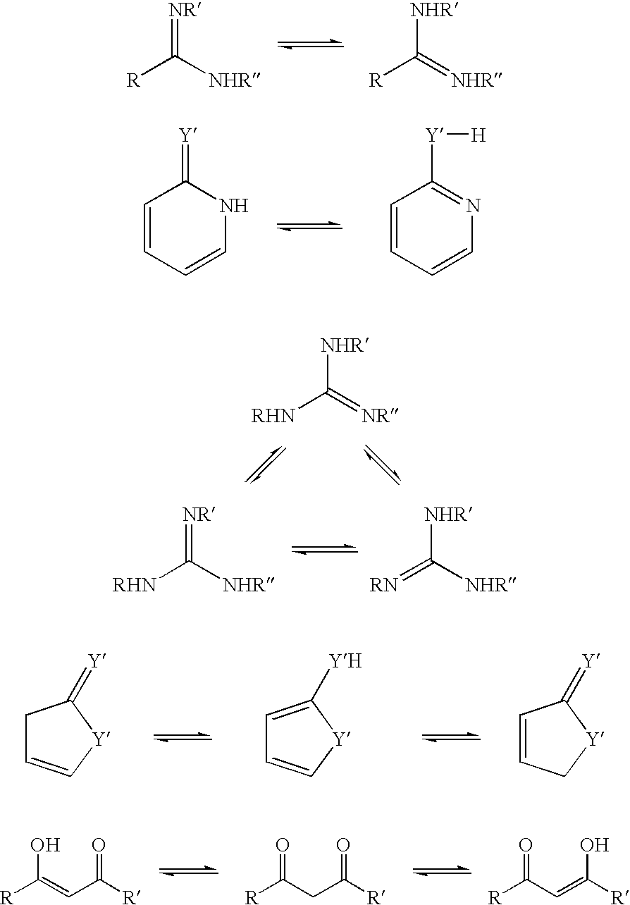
[NR]=C([NHR])[R].[NHR]C(=[NHR])[R].C1=CC=CNC1=[Y].C1=CC=CN=C1[Y][H].[NR]=C([NHR])[RHN].[NHR]C([NHR])=[RN].[NHR]C(=[NR])[RHN].C1C=C[Y]C1=[Y].C1=C([YH])[Y]C=C1.C1=CC[Y]C1=[Y].[R]C(=CC([R])=O)O.[R]C(CC([R])=O)=O.[R]C(C=C([R])O)=O
